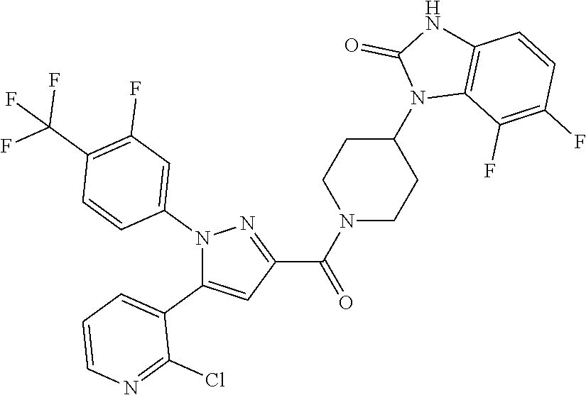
N1(C2=CC(F)=C(C(F)(F)F)C=C2)C(C2=CC=CN=C2Cl)=CC(C(N2CCC(N3C4=C(NC3=O)C=CC(F)=C4F)CC2)=O)=N1
